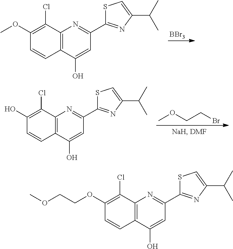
[BBr3].COC1=C(Cl)C2=C(C=C1)C(O)=CC(C1=NC(C(C)C)=CS1)=N2.COCCBr.OC1=C(Cl)C2=C(C=C1)C(O)=CC(C1=NC(C(C)C)=CS1)=N2.C(OC1=C(Cl)C2=C(C=C1)C(O)=CC(C1=NC(C(C)C)=CS1)=N2)COC
